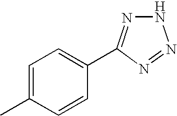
N1N=C(C2=CC=C(C)C=C2)N=N1
